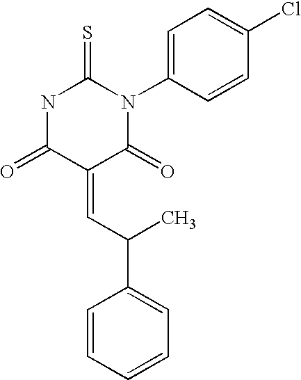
ClC1=CC=C(N2C(=O)C(=CC(C3=CC=CC=C3)C)C(=O)NC2=S)C=C1
